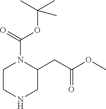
N1CC(CC(OC)=O)N(C(=O)OC(C)(C)C)CC1
